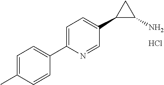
C1=C(C)C=CC(C2=CC=C(C3C(N)C3)C=N2)=C1.Cl
